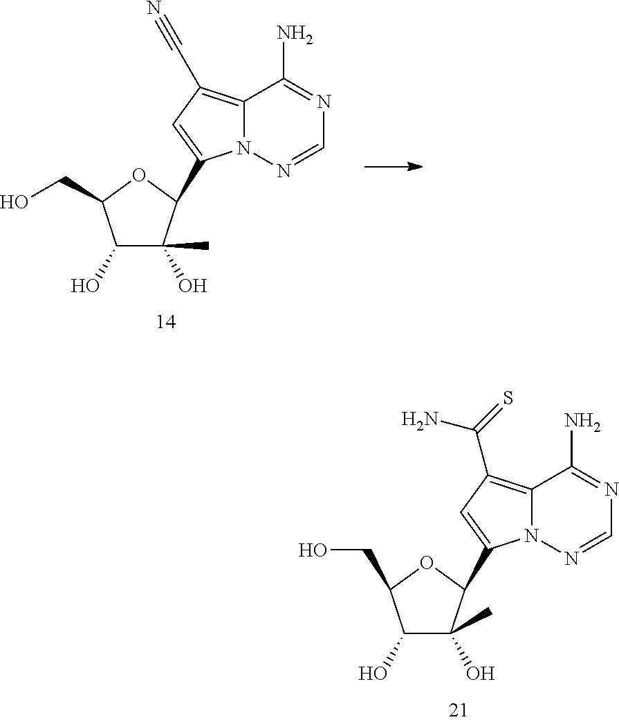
C1(O)C(C)(O)C(C2=CC(C#N)=C3N2N=CN=C3N)OC1CO.C1(O)C(C)(O)C(C2=CC(C(=S)N)=C3N2N=CN=C3N)OC1CO
